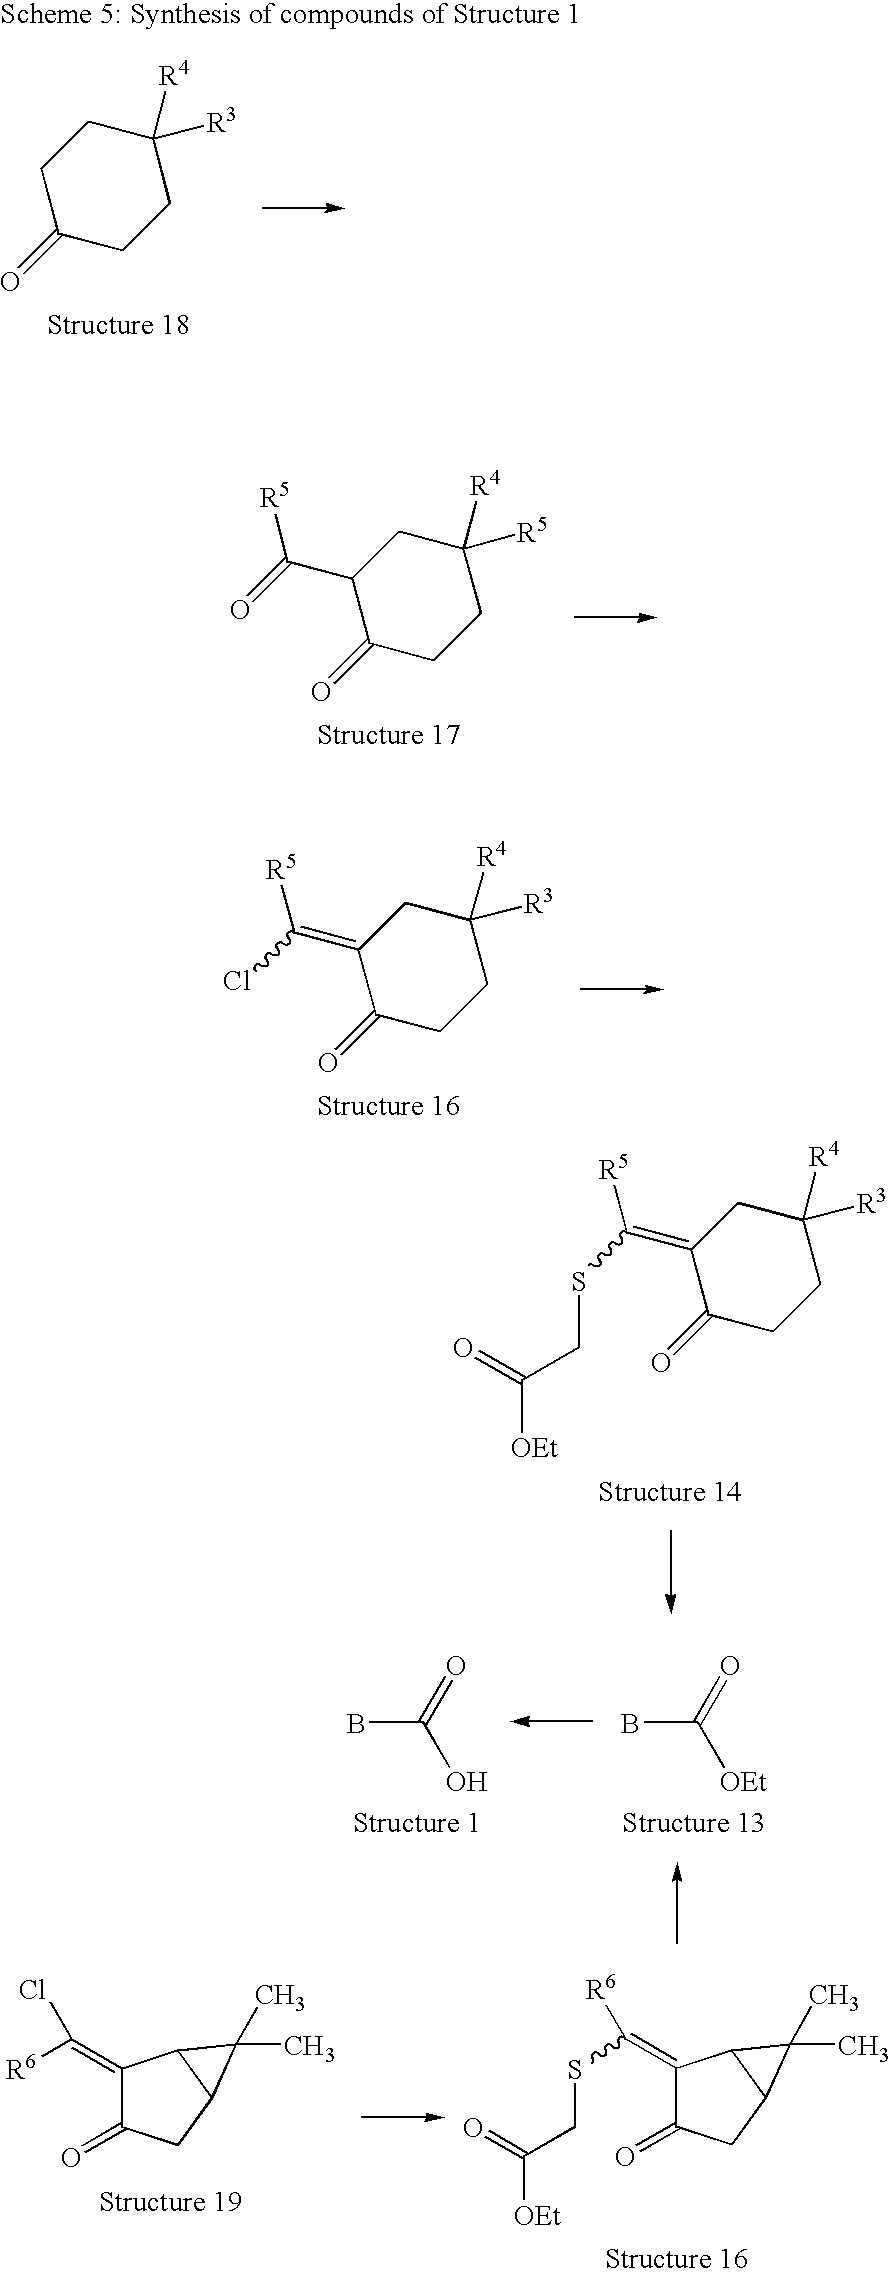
C1C(=O)CCC([R4])([R3])C1.C1(C(=O)[R5])C(=O)CCC([R4])([R5])C1.C1(=C(Cl)[R5])C(=O)CCC([R4])([R3])C1.C1(=C(SCC(=O)[OEt])[R5])C(=O)CCC([R4])([R3])C1.BC(=O)[OEt].BC(=O)O.C1(=C(Cl)[R6])C(=O)CC2C1C2(C)C.C1(=C([R6])SCC([OEt])=O)C(=O)CC2C1C2(C)C
